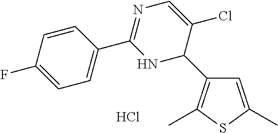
C1=C(C)SC(C)=C1C1C(Cl)=CN=C(C2=CC=C(F)C=C2)N1.Cl
